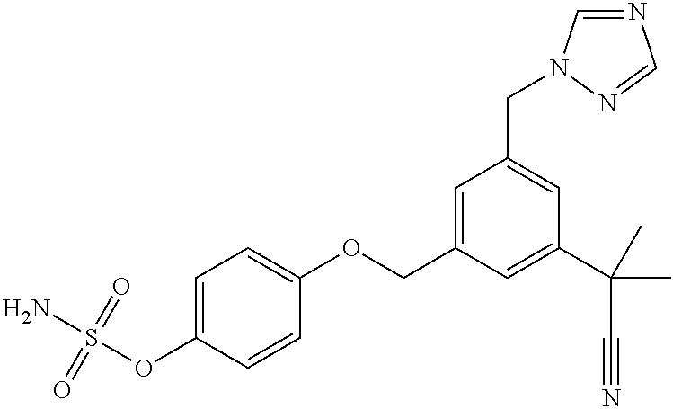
C1=C(OS(N)(=O)=O)C=CC(OCC2=CC(CN3C=NC=N3)=CC(C(C#N)(C)C)=C2)=C1
